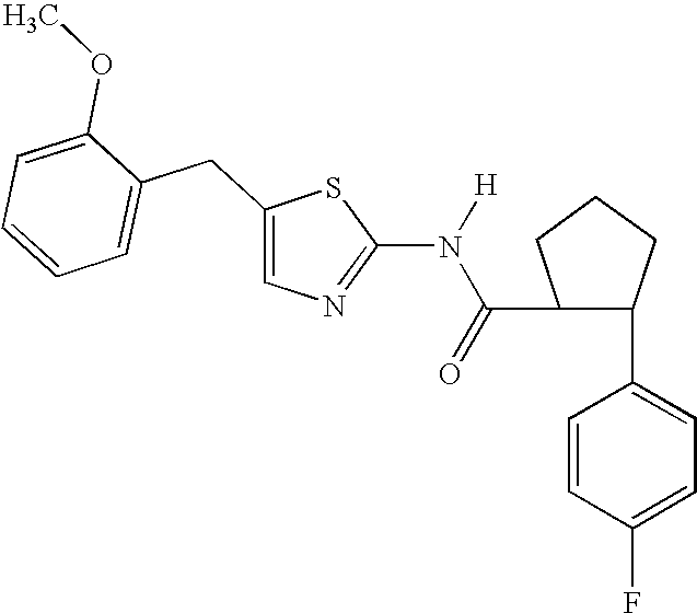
C1(C(=O)N(C2=NC=C(CC3=CC=CC=C3OC)S2)[H])C(C2=CC=C(F)C=C2)CCC1
